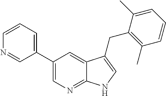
C1(C2=CC=CN=C2)=CN=C2C(=C1)C(CC1=C(C)C=CC=C1C)=CN2
